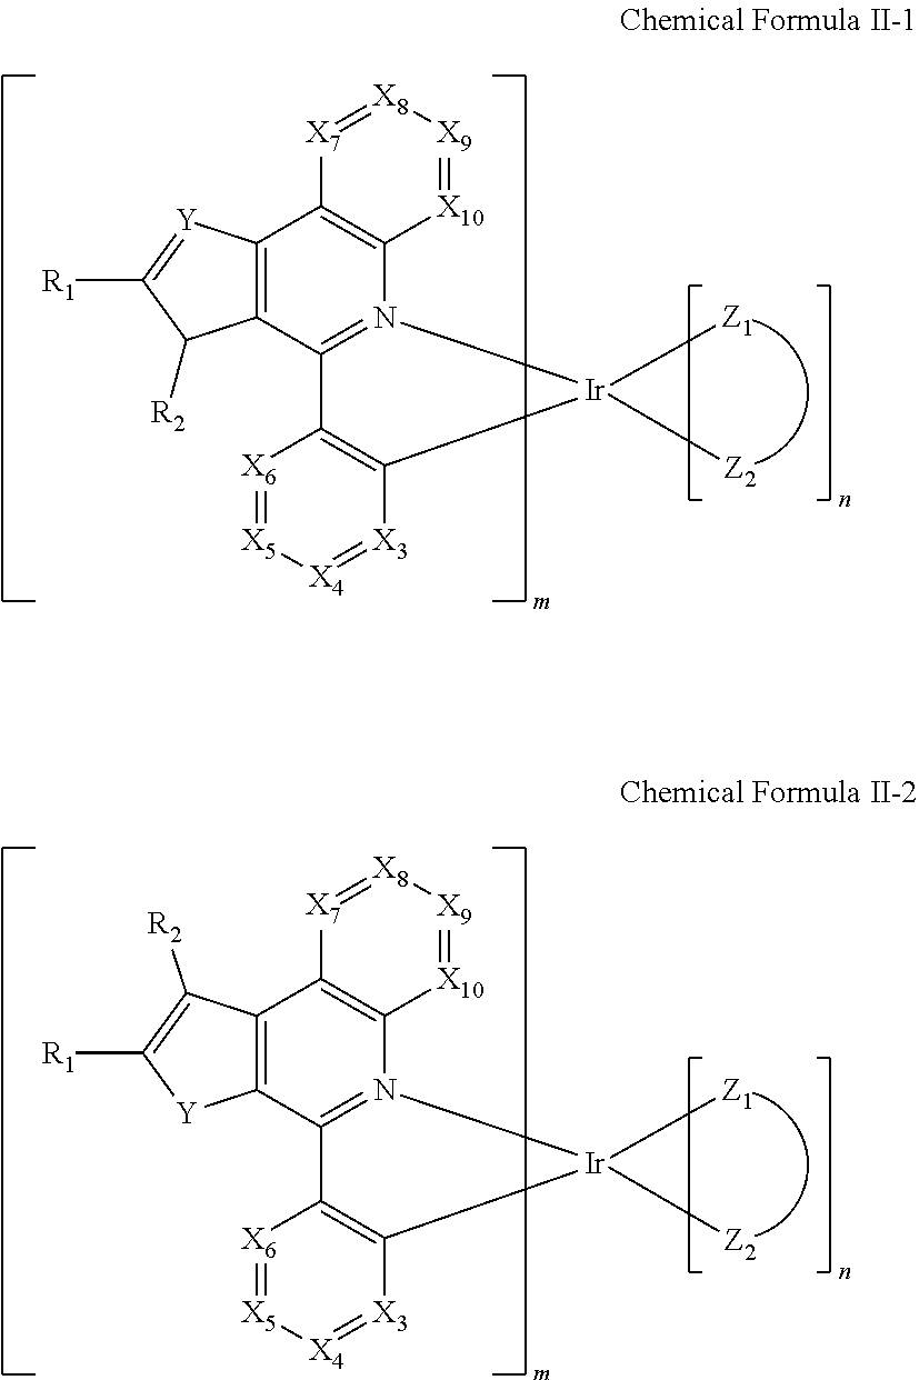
C12=N(C3=C([X7]=[X8][X9]=[X10]3)C3=C1C([R2])C([R1])=[Y]3)[Ir]([Z1])([Z2])C1=C2[X6]=[X5][X4]=[X3]1.C12=N(C3=C([X7]=[X8][X9]=[X10]3)C3=C1[Y]C([R1])=C3[R2])[Ir]([Z1])([Z2])C1=C2[X6]=[X5][X4]=[X3]1
